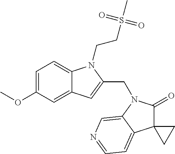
C1=C(OC)C=C2C(=C1)N(CCS(C)(=O)=O)C(CN1C(=O)C3(C4=CC=NC=C14)CC3)=C2
